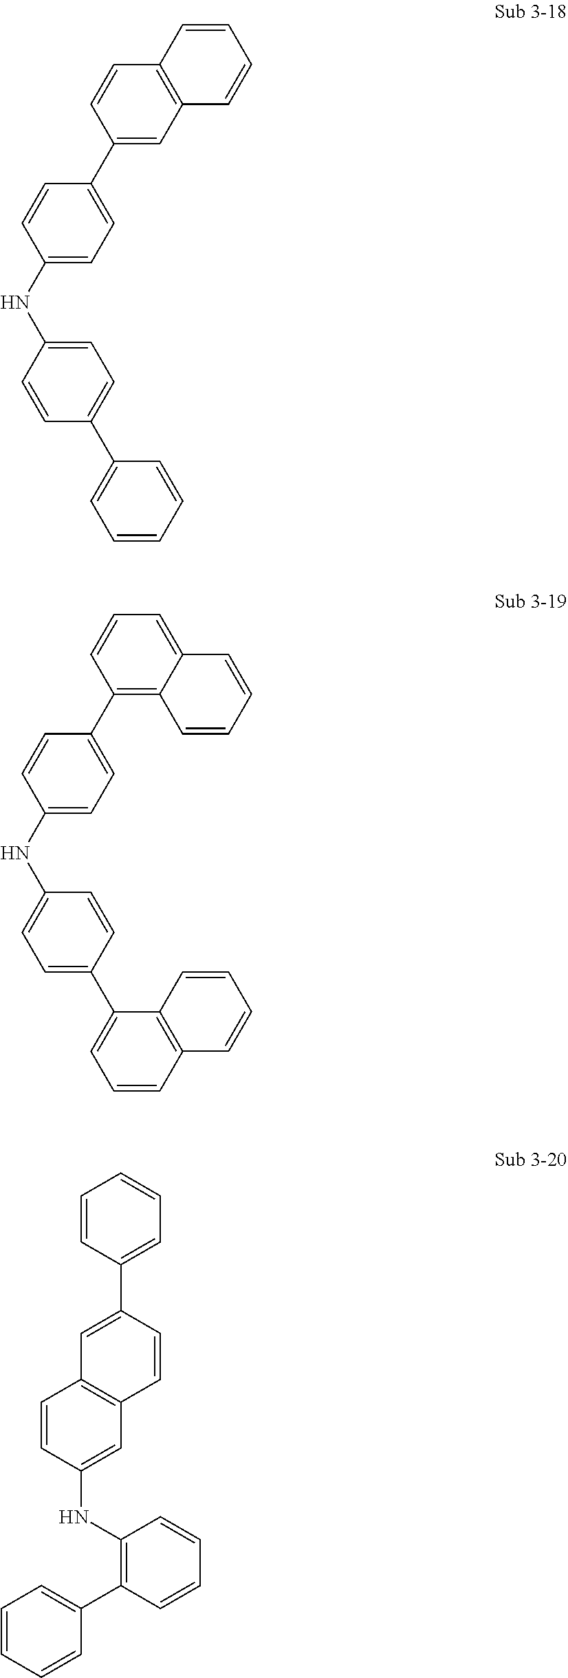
C1(C2=CC=CC=C2)=CC=C(NC2=CC=C(C3=CC4=C(C=C3)C=CC=C4)C=C2)C=C1.C1(C2=CC=CC3=C2C=CC=C3)=CC=C(NC2=CC=C(C3=C4C(=CC=C3)C=CC=C4)C=C2)C=C1.C1=CC(NC2=C(C3=CC=CC=C3)C=CC=C2)=CC2=C1C=C(C1=CC=CC=C1)C=C2
